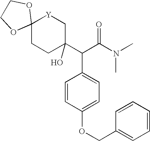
C12(CCC(C(C(N(C)C)=O)C3=CC=C(OCC4=CC=CC=C4)C=C3)(O)C[Y]1)OCCO2
